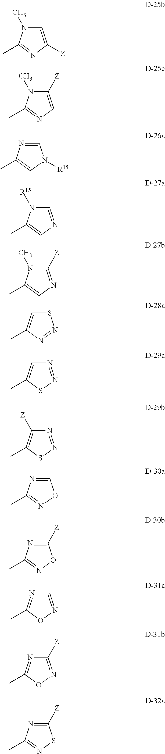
C1=C([Z])N=C(C)N1C.C1([Z])=CN=C(C)N1C.C1=NC(C)=CN1[R15].C1=NC=C(C)N1[R15].C1([Z])=NC=C(C)N1C.S1C=C(C)N=N1.N1=NSC(C)=C1.N1=NSC(C)=C1[Z].C1=NC(C)=NO1.C1([Z])=NC(C)=NO1.C1=NOC(C)=N1.C1([Z])=NOC(C)=N1.C1([Z])=NC(C)=NS1
